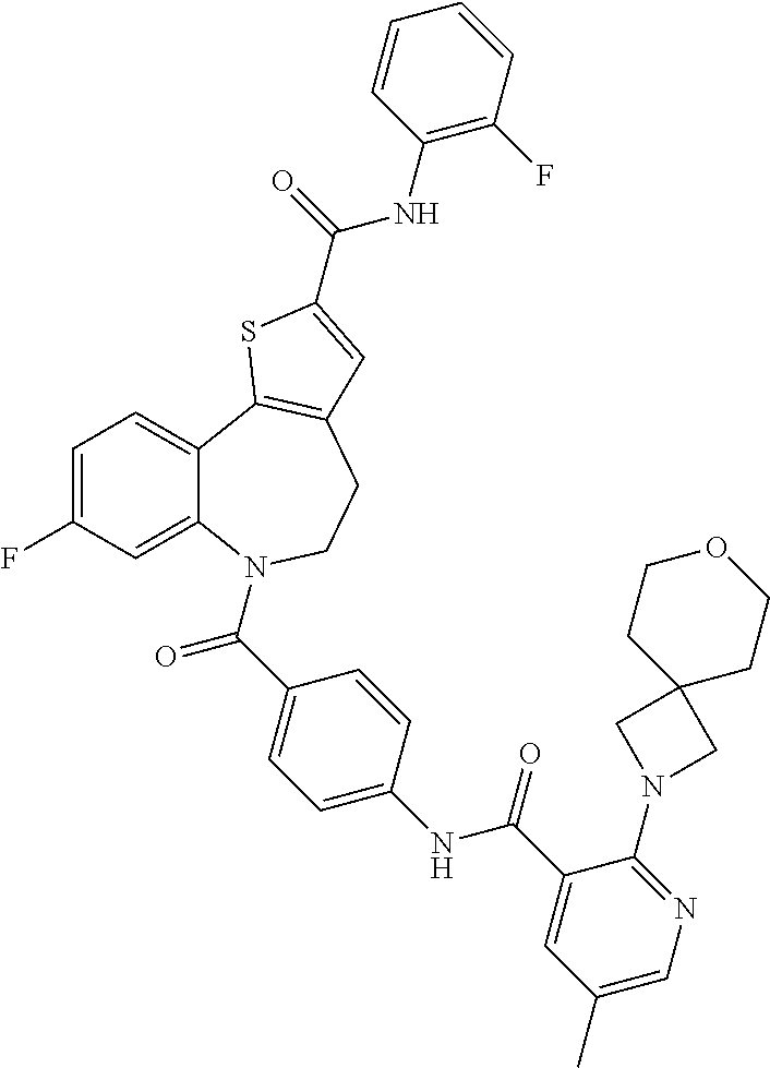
C1=C(F)C=C2C(=C1)C1=C(CCN2C(C2=CC=C(NC(C3=CC(C)=CN=C3N3CC4(C3)CCOCC4)=O)C=C2)=O)C=C(C(=O)NC2=C(F)C=CC=C2)S1
